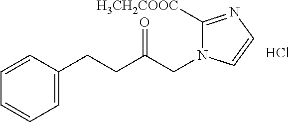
C1=C(CCC(CN2C([H3CH2COOC])=NC=C2)=O)C=CC=C1.Cl
